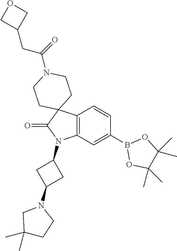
C12=C(C=C(B3OC(C)(C)C(C)(C)O3)C=C1)N(C1CC(N3CC(C)(C)CC3)C1)C(=O)C21CCN(C(=O)CC2COC2)CC1
